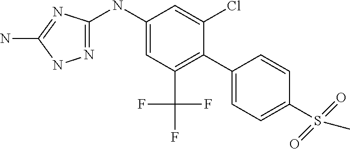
C1(NC2=NNC(N)=N2)=CC(C(F)(F)F)=C(C2=CC=C(S(=O)(=O)C)C=C2)C(Cl)=C1
